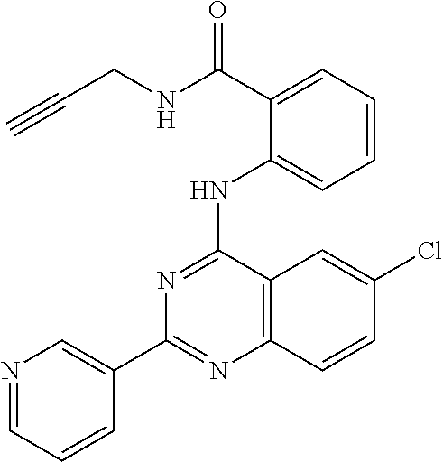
C1(C2=CN=CC=C2)=NC2=C(C(NC3=CC=CC=C3C(NCC#C)=O)=N1)C=C(Cl)C=C2
